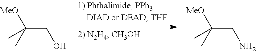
[MeO]C(CO)(C)C.[MeO]C(CN)(C)C
